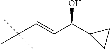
C(C=CC(C1CC1)O)(C)(C)C
